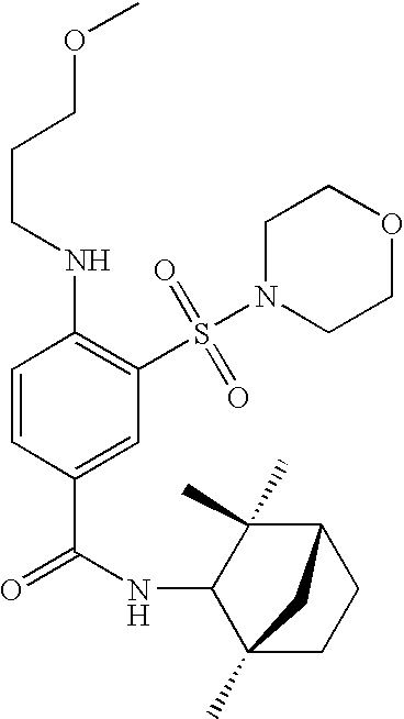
C1=CC(C(=O)NC2C3(C)CCC(C2(C)C)C3)=CC(S(N2CCOCC2)(=O)=O)=C1NCCCOC
